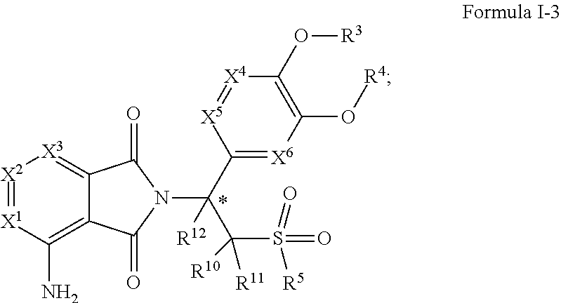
[X2]1=[X1]C(N)=C2C(=[X3]1)C(=O)N(C(C1=[X6]C(O[R4])=C(O[R3])[X4]=[X5]1)(C(S([R5])(=O)=O)([R10])[R11])[R12])C2=O
